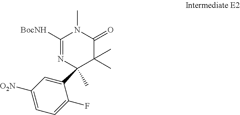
C1(C2(C)N=C([BocNH])N(C)C(=O)C2(C)C)=CC([O2N])=CC=C1F
